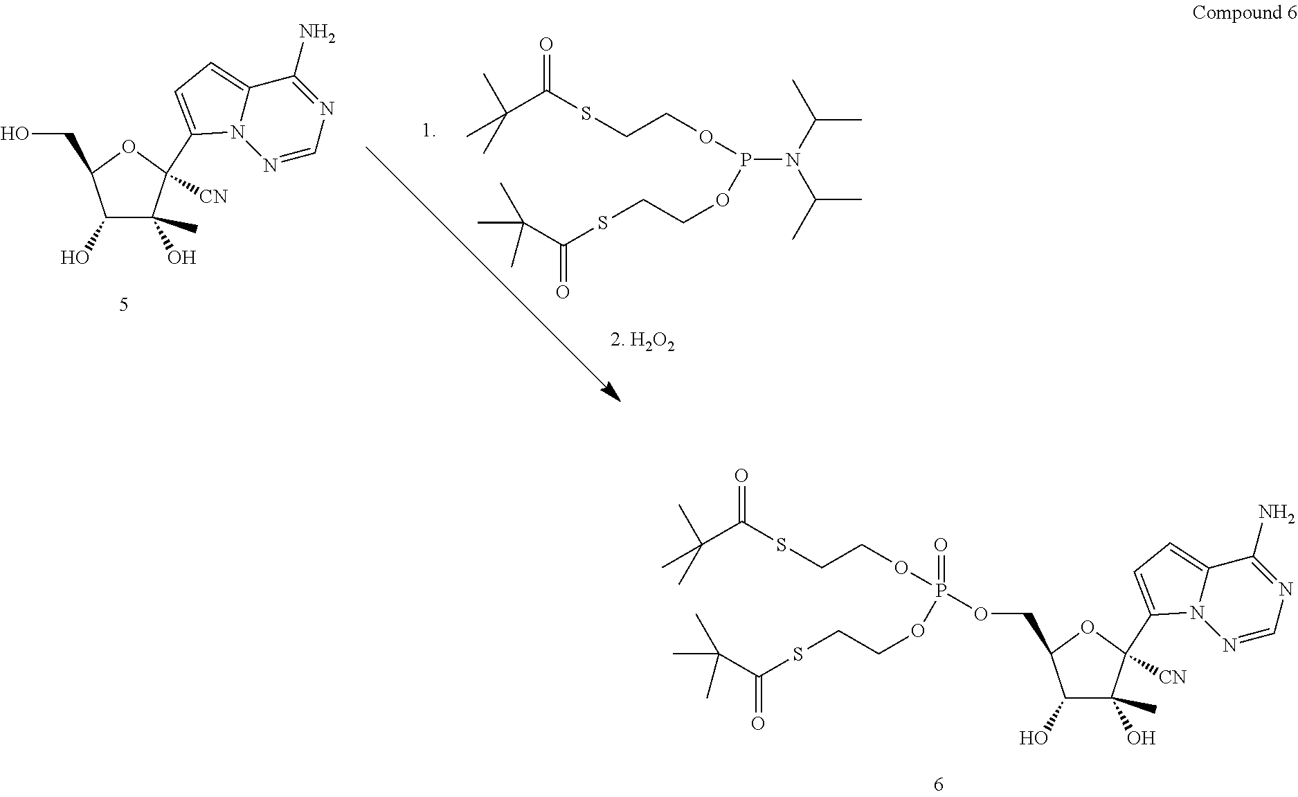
C1(O)C(C)(O)C([CN])(C2=CC=C3N2N=CN=C3N)OC1CO.CC(C)(C)C(SCCOP(N(C(C)C)C(C)C)OCCSC(=O)C(C)(C)C)=O.CC(C)(C)C(SCCOP(OCCSC(=O)C(C)(C)C)(OCC1C(O)C(C)(O)C([CN])(C2=CC=C3N2N=CN=C3N)O1)=O)=O
